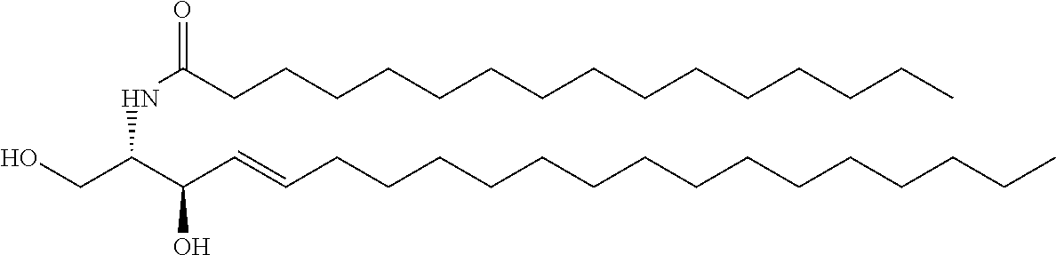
OCC(C(C=CCCCCCCCCCCCCCCC)O)NC(=O)CCCCCCCCCCCCCCC
